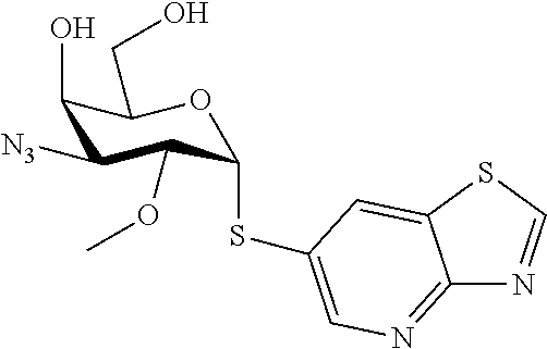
C12=NC=C(SC3C(OC)C([N3])C(O)C(CO)O3)C=C1SC=N2
